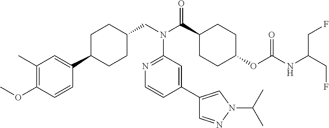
C1(C)=C(OC)C=CC(C2CCC(CN(C3=NC=CC(C4=CN(C(C)C)N=C4)=C3)C(=O)C3CCC(OC(=O)NC(CF)CF)CC3)CC2)=C1
